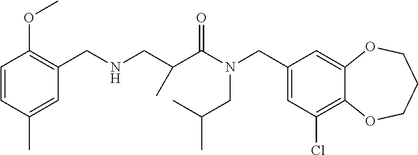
C1(CN(C(=O)C(CNCC2=C(OC)C=CC(C)=C2)C)CC(C)C)=CC(Cl)=C2C(=C1)OCCCO2
